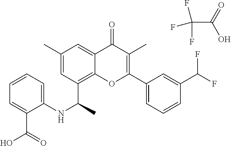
C1=C(C)C=C2C(=O)C(C)=C(C3=CC=CC(C(F)F)=C3)OC2=C1C(NC1=CC=CC=C1C(O)=O)C.FC(F)(C(=O)O)F
